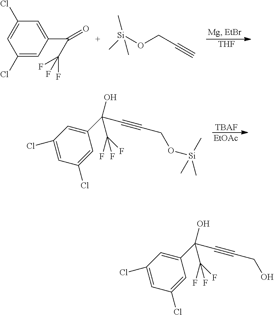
C(C#C)O[Si](C)(C)C.[THF].C1(Cl)=CC(C(=O)C(F)(F)F)=CC(Cl)=C1.[TBAF].[EtOAc].O(CC#CC(C(F)(F)F)(O)C1=CC(Cl)=CC(Cl)=C1)[Si](C)(C)C.OCC#CC(C(F)(F)F)(O)C1=CC(Cl)=CC(Cl)=C1
